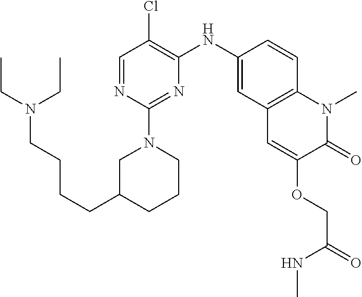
C1=NC(N2CC(CCCCN(CC)CC)CCC2)=NC(NC2=CC3=C(C=C2)N(C)C(=O)C(OCC(=O)NC)=C3)=C1Cl
